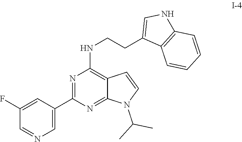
C1=NC=C(C2=NC(NCCC3=CNC4=C3C=CC=C4)=C3C(=N2)N(C(C)C)C=C3)C=C1F
